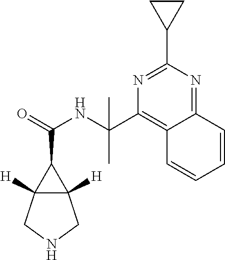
C12([H])C([H])(CNC1)C2C(=O)NC(C1=C2C(=NC(C3CC3)=N1)C=CC=C2)(C)C
